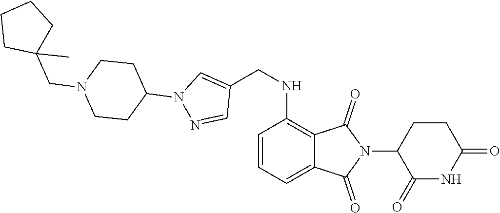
C1=CC=C2C(=C1NCC1=CN(C3CCN(CC4(C)CCCC4)CC3)N=C1)C(=O)N(C1C(=O)NC(=O)CC1)C2=O
